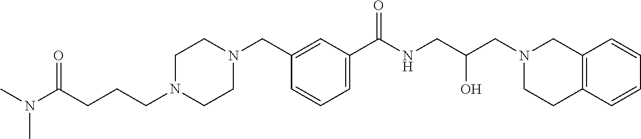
C1(CN2CCN(CCCC(N(C)C)=O)CC2)=CC(C(NCC(CN2CCC3=C(C2)C=CC=C3)O)=O)=CC=C1
